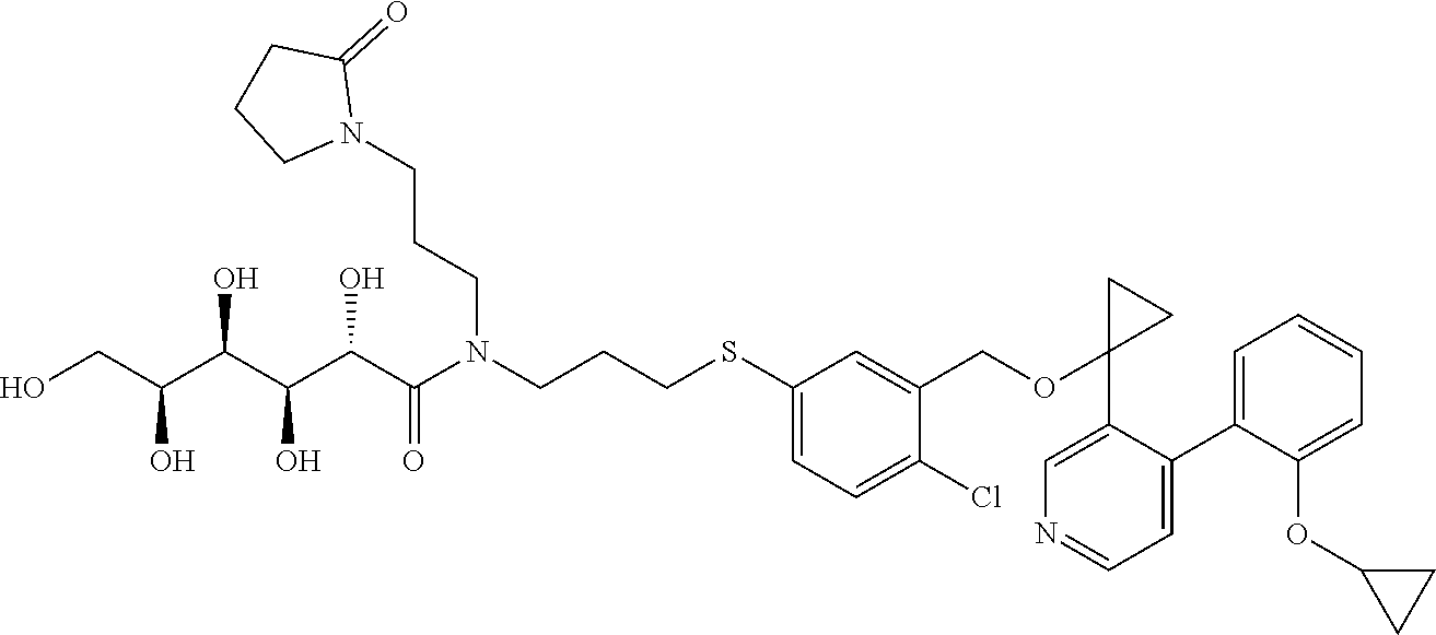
C1(SCCCN(C(C(C(C(C(CO)O)O)O)O)=O)CCCN2C(=O)CCC2)=CC=C(Cl)C(COC2(C3=CN=CC=C3C3=CC=CC=C3OC3CC3)CC2)=C1
